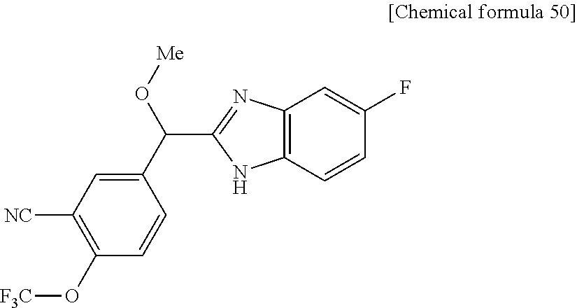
C12=C(C=CC(F)=C1)NC(C(O[Me])C1=CC([NC])=C(O[F3C])C=C1)=N2
